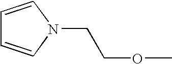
C1=CN(CCOC)C=C1
